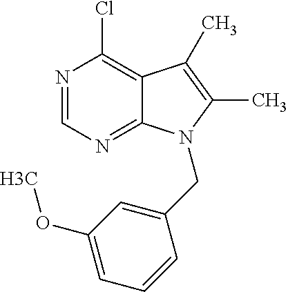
N1=CN=C2C(=C1Cl)C(C)=C(C)N2CC1=CC(OC)=CC=C1
